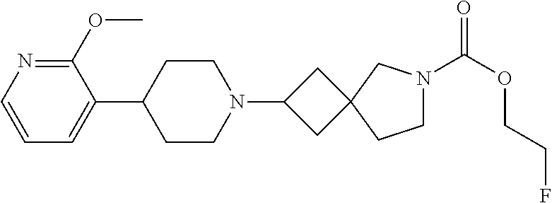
C1(C2CCN(C3CC4(C3)CCN(C(OCCF)=O)C4)CC2)=CC=CN=C1OC
